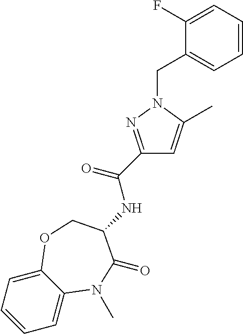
C1=C2C(=CC=C1)OCC(NC(C1=NN(CC3=CC=CC=C3F)C(C)=C1)=O)C(=O)N2C
